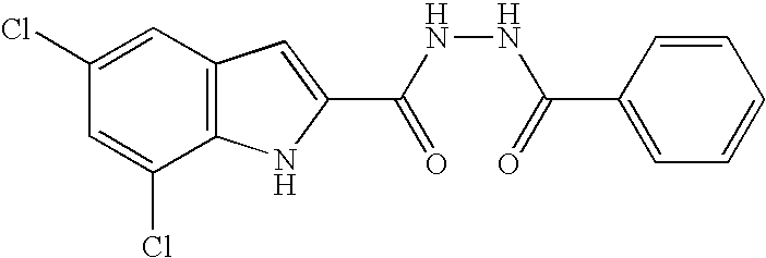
C12=C(C=C(Cl)C=C1Cl)C=C(C(NNC(=O)C1=CC=CC=C1)=O)N2
